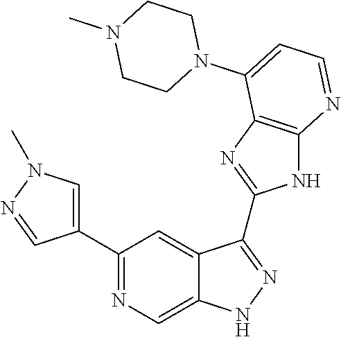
C1(C2=NC=C3C(=C2)C(C2=NC4=C(N2)N=CC=C4N2CCN(C)CC2)=NN3)=CN(C)N=C1
